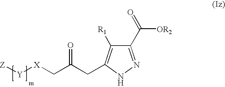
C1(C(=O)[OR2])=NNC(CC(C[X][Y][Z])=O)=C1[R1]
